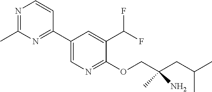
N1=C(C)N=C(C2=CN=C(OCC(CC(C)C)(C)N)C(C(F)F)=C2)C=C1
